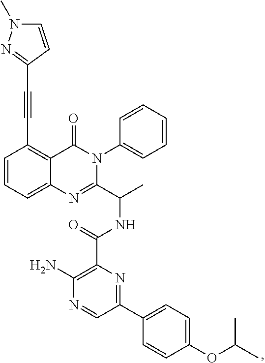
C1(C#CC2=NN(C)C=C2)=C2C(=CC=C1)N=C(C(C)NC(C1=C(N)N=CC(C3=CC=C(OC(C)C)C=C3)=N1)=O)N(C1=CC=CC=C1)C2=O
